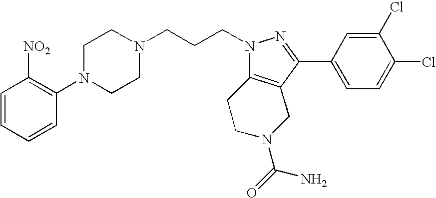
C1=CC=CC(N2CCN(CCCN3N=C(C4=CC=C(Cl)C(Cl)=C4)C4=C3CCN(C(N)=O)C4)CC2)=C1[NO2]
